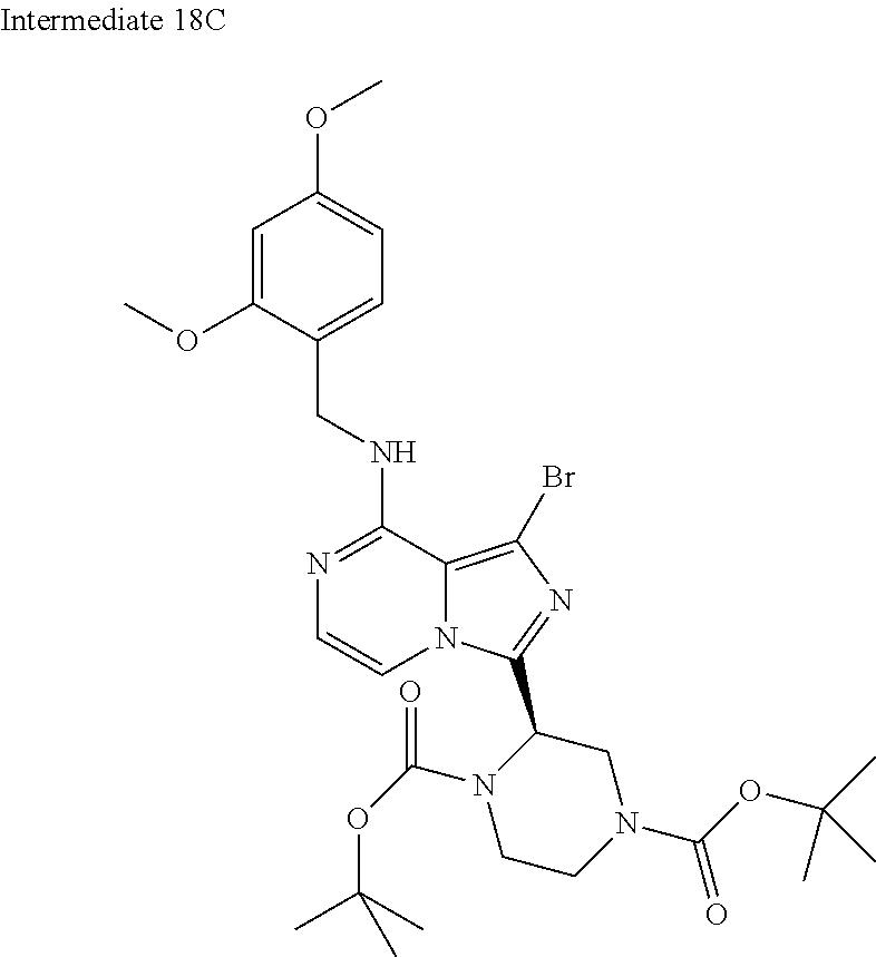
N1=C(NCC2=CC=C(OC)C=C2OC)C2=C(Br)N=C(C3N(C(OC(C)(C)C)=O)CCN(C(=O)OC(C)(C)C)C3)N2C=C1
